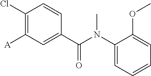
C1(Cl)=C([A])C=C(C(N(C2=CC=CC=C2OC)C)=O)C=C1
